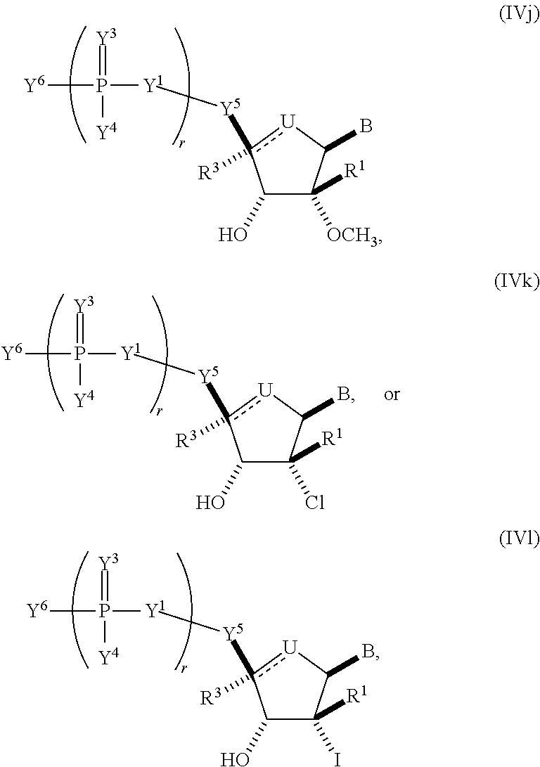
C1(O)C([OCH3])([R1])C(B)[U]c1([Y5][Y1]P(=[Y3])([Y4])[Y6])[R3].C1(O)C(I)([R1])C(B)[U]c1([Y5][Y1]P(=[Y3])([Y4])[Y6])[R3].C1(O)C(Cl)([R1])C(B)[U]c1([Y5][Y1]P(=[Y3])([Y4])[Y6])[R3]
